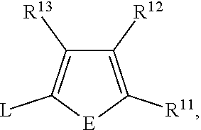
C1([R12])=C([R11])[E]C([L])=C1[R13]
